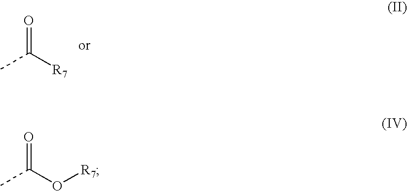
CC([R7])=O.CC(O[R7])=O
